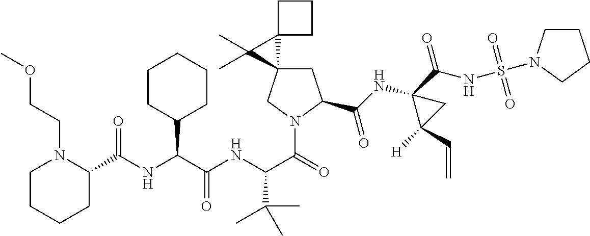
C1C2(CN(C(=O)C(NC(C(NC(C3N(CCOC)CCCC3)=O)C3CCCCC3)=O)C(C)(C)C)C1C(NC1(C(NS(=O)(=O)N3CCCC3)=O)C([H])(C=C)C1)=O)C1(C2(C)C)CCC1
